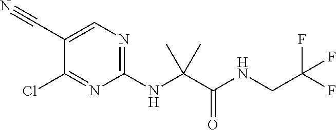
C1(NC(C(NCC(F)(F)F)=O)(C)C)=NC=C(C#N)C(Cl)=N1
